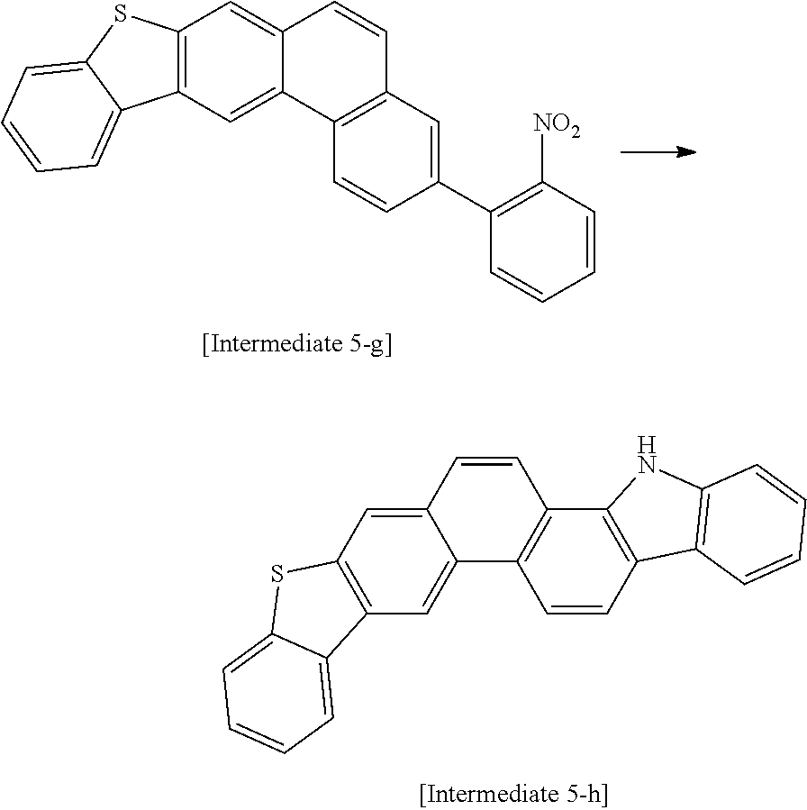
C12=C(C=C3C(=C1)C=CC1=C3C=CC(C3=C([NO2])C=CC=C3)=C1)C1=CC=CC=C1S2.C1=C2C(=CC3=C1C1=CC=CC=C1S3)C=CC1=C2C=CC2=C1NC1=C2C=CC=C1
